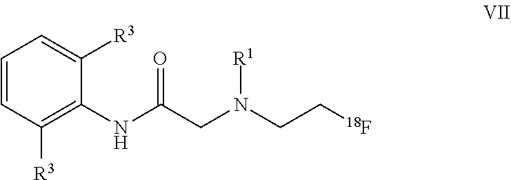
C1=CC([R3])=C(NC(CN(CC[18F])[R1])=O)C([R3])=C1
